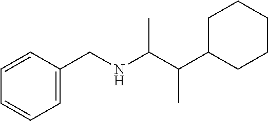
C1(C(C(NCC2=CC=CC=C2)C)C)CCCCC1
